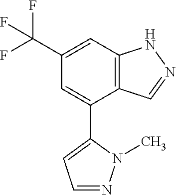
C1(C(F)(F)F)=CC2=C(C(C3=CC=NN3C)=C1)C=NN2
